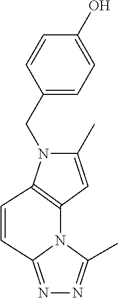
C1(C)=CC2=C(N1CC1=CC=C(O)C=C1)C=CC1=NN=C(C)N12
